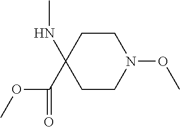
C1CN(OC)CCC1(NC)C(OC)=O
